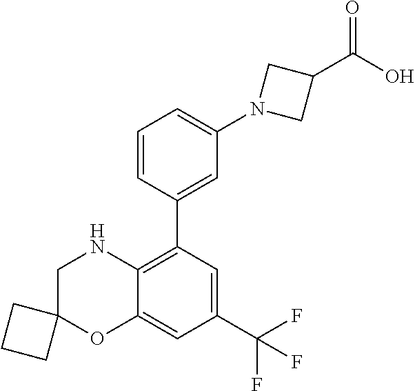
C1=CC(C2=C3C(=CC(C(F)(F)F)=C2)OC2(CN3)CCC2)=CC(N2CC(C(O)=O)C2)=C1
